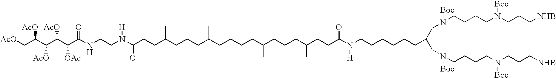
[AcO]CC(C(C(C(C(NCCN(C(CCC(CCCC(CCCCC(CCCC(CCC(N(CCCCCCC(CN([Boc])CCCCN([Boc])CCC[NHB])CN([Boc])CCCCN([Boc])CCC[NHB])[H])=O)C)C)C)C)=O)[H])=O)[OAc])[AcO])[AcO])[AcO]
